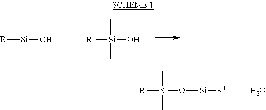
[R][Si](C)(C)O.[R1][Si](C)(C)O.[R][Si](C)(C)O[Si](C)(C)[R1].O
